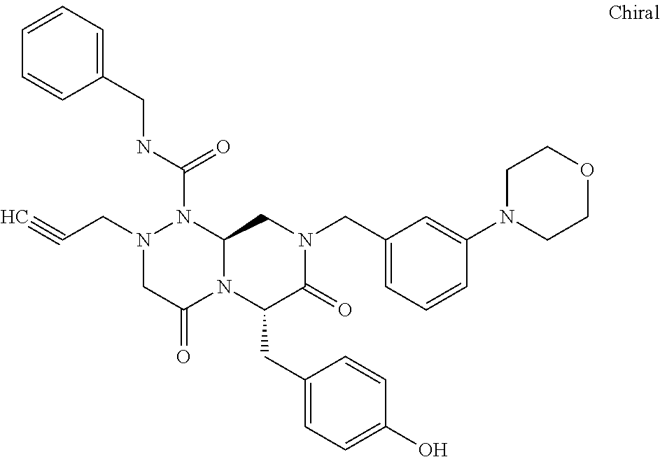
N(C(=O)N1N(CC#C)CC(=O)N2C1CN(CC1=CC=CC(N3CCOCC3)=C1)C(=O)C2CC1=CC=C(O)C=C1)CC1=CC=CC=C1
